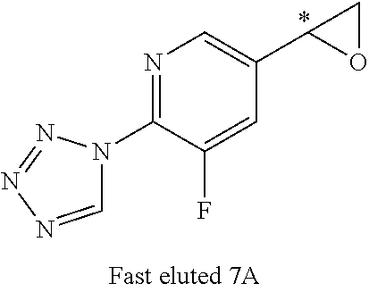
C1(F)=CC(C2OC2)=CN=C1N1C=NN=N1.*
